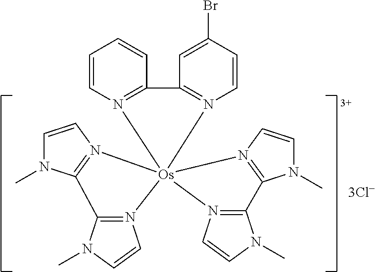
C1=CN2=C(C=C1)C1=N(C=CC(Br)=C1)[Os]213(N2=C(N(C)C=C2)C2=N1C=CN2C)N1=C(N(C)C=C1)C1=N3C=CN1C
